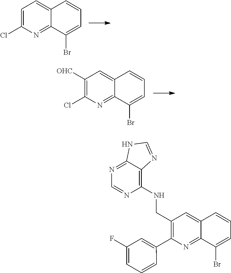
C1=C(Cl)N=C2C(=C1)C=CC=C2Br.C1([OHC])=C(Cl)N=C2C(=C1)C=CC=C2Br.C1(CNC2=C3C(=NC=N2)NC=N3)=C(C2=CC(F)=CC=C2)N=C2C(=C1)C=CC=C2Br
